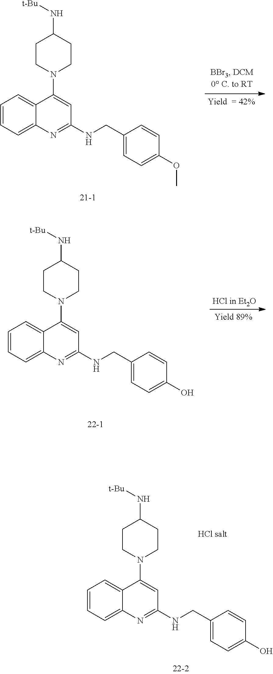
C1=CC=C2C(=C1)C(N1CCC(N[t-Bu])CC1)=CC(NCC1=CC=C(O)C=C1)=N2.C1=CC=C2C(=C1)C(N1CCC(N[t-Bu])CC1)=CC(NCC1=CC=C(O)C=C1)=N2.C1=CC=C2C(=C1)C(N1CCC(N[t-Bu])CC1)=CC(NCC1=CC=C(OC)C=C1)=N2
